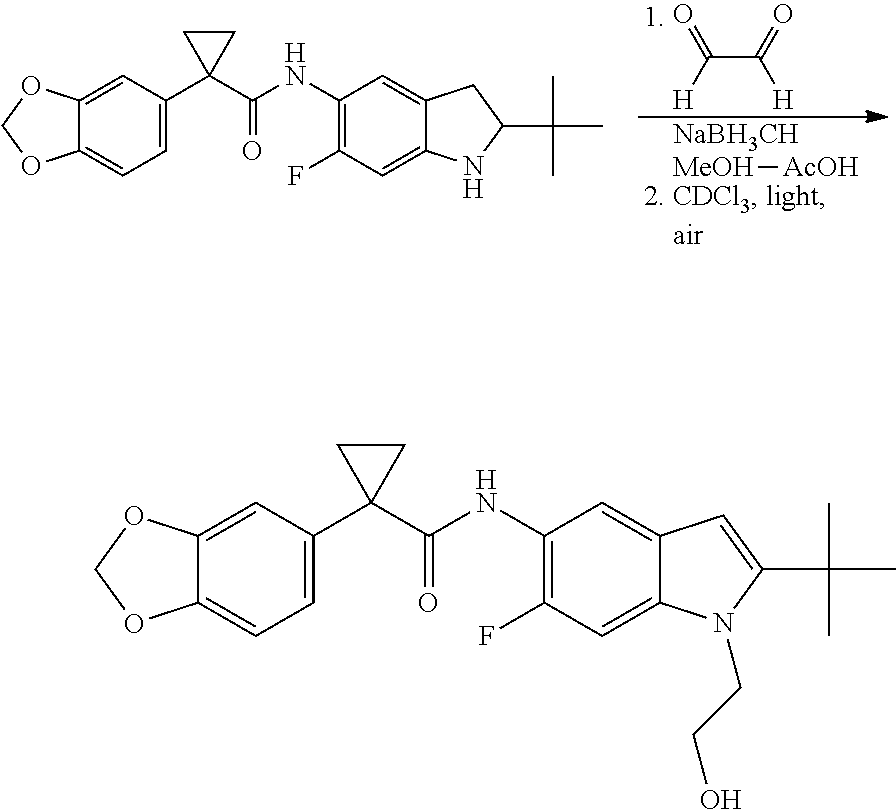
C1(C2(C(NC3=C(F)C=C4C(=C3)C=C(C(C)(C)C)N4CCO)=O)CC2)=CC=C2C(=C1)OCO2.C1(C2(C(NC3=C(F)C=C4C(=C3)CC(C(C)(C)C)N4)=O)CC2)=CC=C2C(=C1)OCO2.C(C(=O)[H])([H])=O.[NaBH3CH].[MeOH][AcOH]
